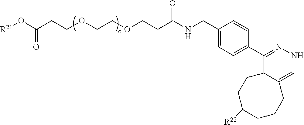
[R21]OC(CCOCCOCCC(NCC1=CC=C(C2=NNC=C3C2CCC([R22])CCC3)C=C1)=O)=O
